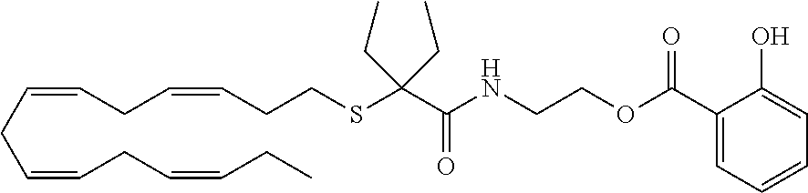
O=C(NCCOC(=O)C1=CC=CC=C1O)C(SCCC=CCC=CCC=CCC=CCC)(CC)CC
